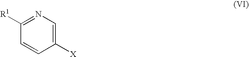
C1([R1])=NC=C([X])C=C1
